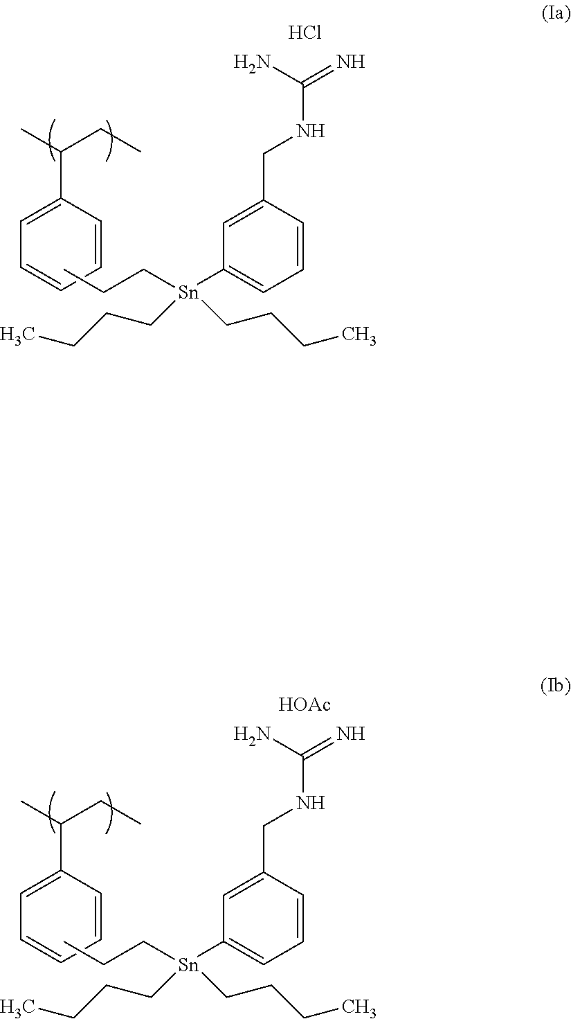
C1(C(CC)C)=CC=CC=C1.CCC[Sn](C1=CC=CC(CNC(=N)N)=C1)(CCCC)CCCC.Cl.C1(C(CC)C)=CC=CC=C1.CCC[Sn](C1=CC=CC(CNC(=N)N)=C1)(CCCC)CCCC.[HOAc]
